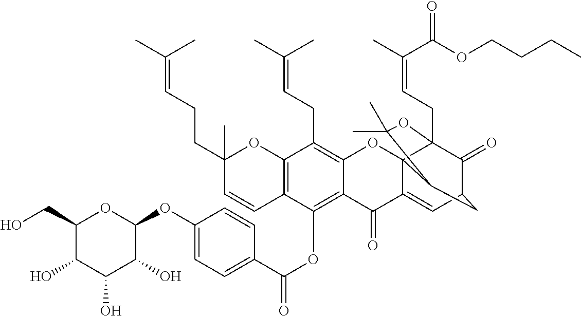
C12=C(OC(C3=CC=C(OC4OC(CO)C(O)C(O)C4O)C=C3)=O)C3=C(C(CC=C(C)C)=C1OC14C(=CC5C(=O)C1(CC=C(C)C(=O)OCCCC)OC(C)(C)C4C5)C2=O)OC(C)(CCC=C(C)C)C=C3
